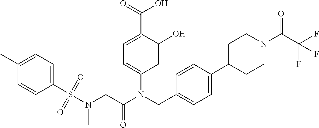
C1=C(O)C(C(=O)O)=CC=C1N(CC1=CC=C(C2CCN(C(C(F)(F)F)=O)CC2)C=C1)C(CN(S(C1=CC=C(C)C=C1)(=O)=O)C)=O
